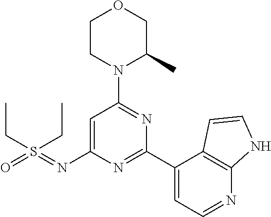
O1CCN(C2=NC(C3=CC=NC4=C3C=CN4)=NC(N=S(=O)(CC)CC)=C2)C(C)C1
